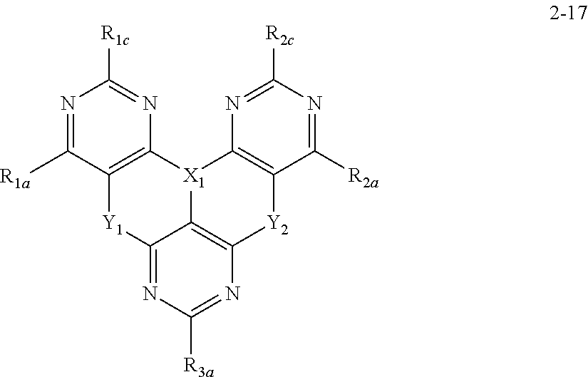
C12=NC([R3a])=NC3=C1[X1](C1=C([Y1]2)C([R1a])=NC([R1c])=N1)C1=C([Y2]3)C([R2a])=NC([R2c])=N1
